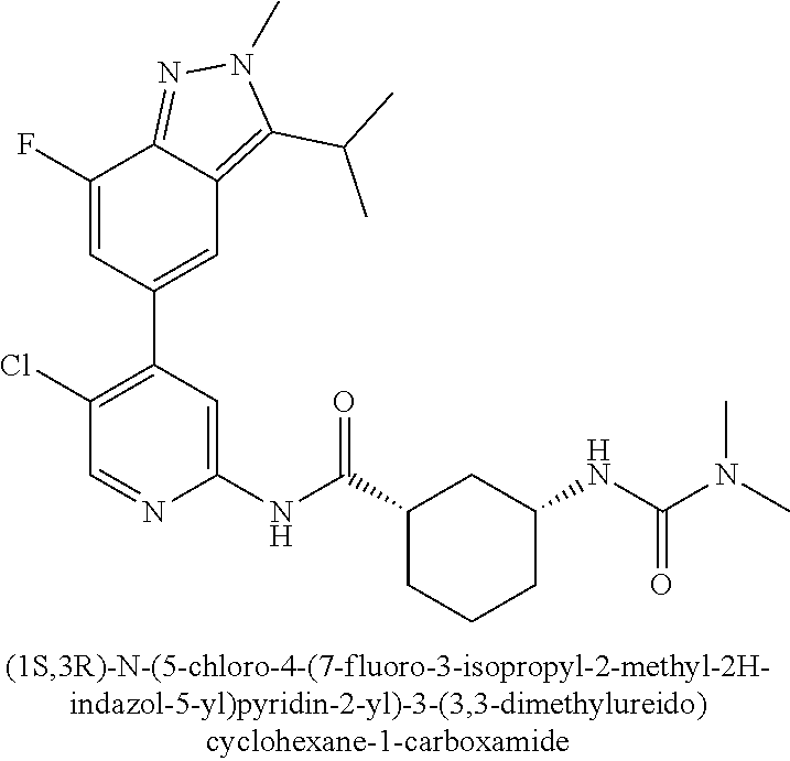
C1(F)=CC(C2=C(Cl)C=NC(NC(C3CCCC(NC(=O)N(C)C)C3)=O)=C2)=CC2=C(C(C)C)N(C)N=C12
